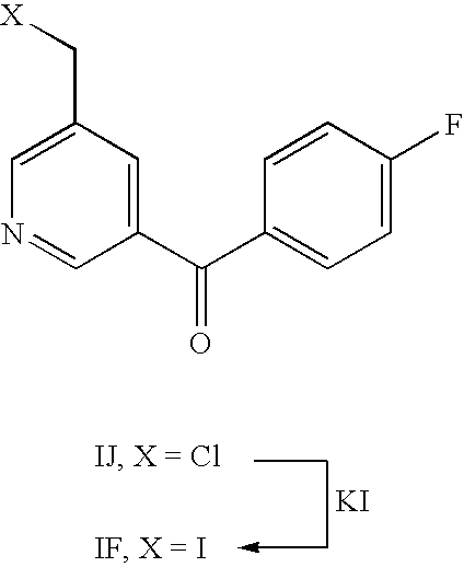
[KI].C1(C(C2=CC=C(F)C=C2)=O)=CC(C[X])=CN=C1
